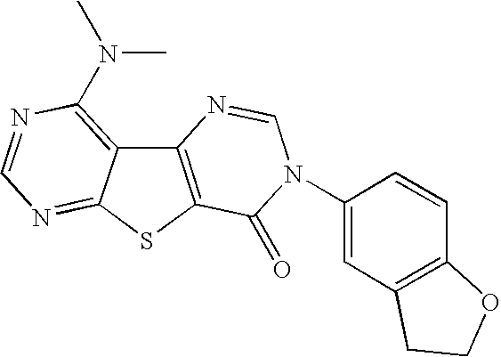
C12=C(SC3=NC=NC(N(C)C)=C13)C(=O)N(C1=CC3=C(C=C1)OCC3)C=N2
